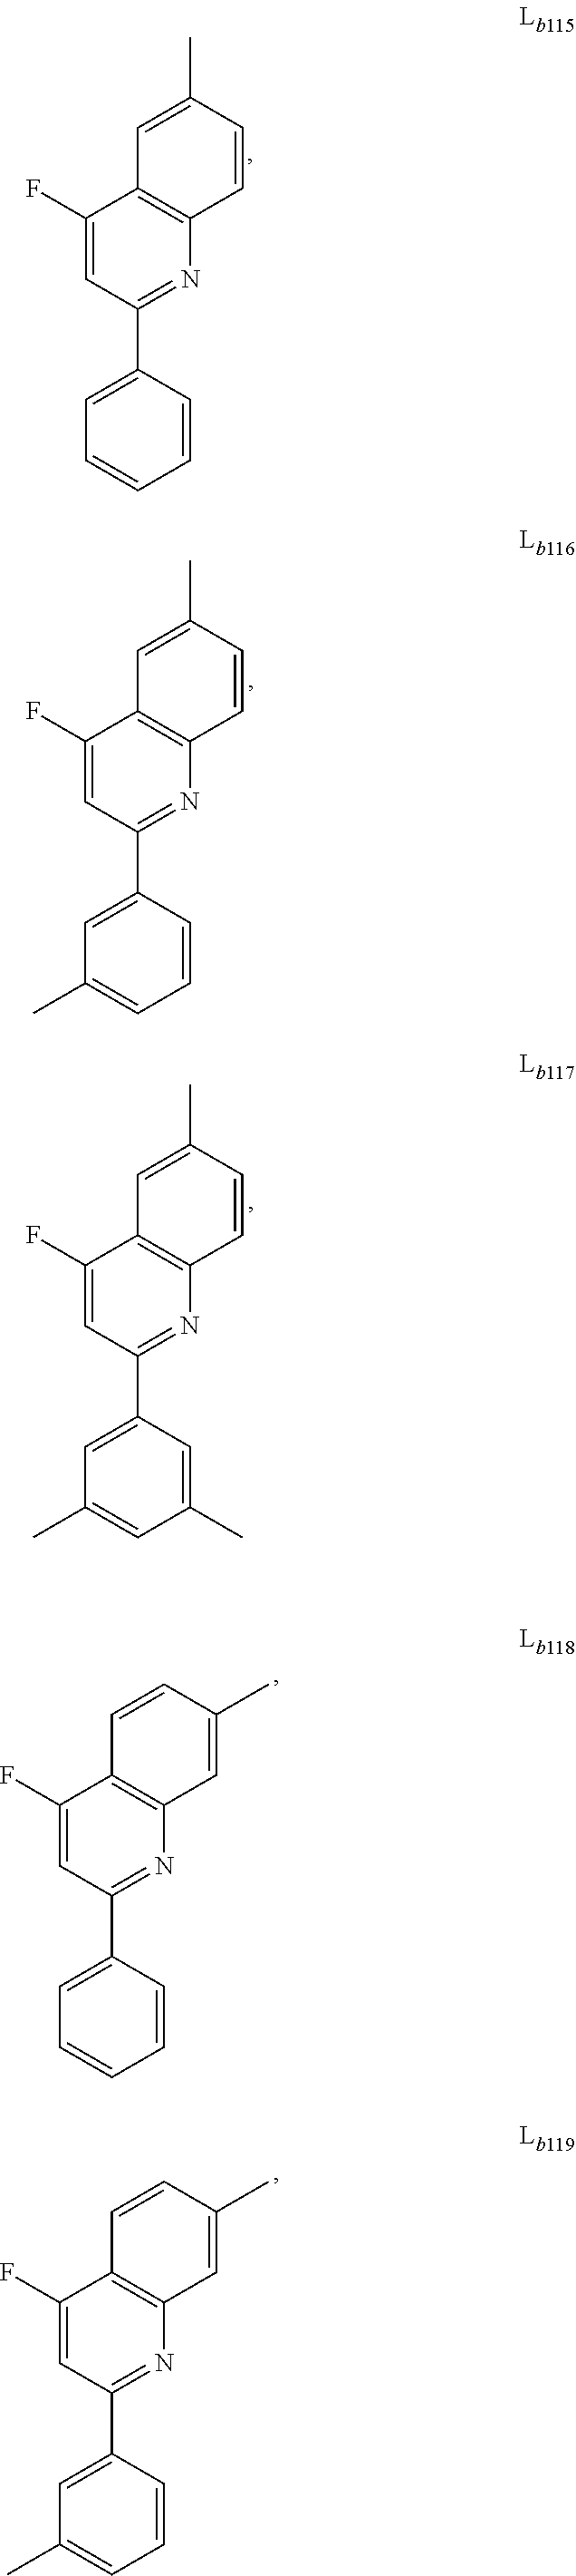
C1(F)=CC(C2=CC=CC=C2)=NC2=C1C=C(C)C=C2.C1(F)=CC(C2=CC(C)=CC=C2)=NC2=C1C=C(C)C=C2.C1(F)=CC(C2=CC(C)=CC(C)=C2)=NC2=C1C=C(C)C=C2.C1(F)=CC(C2=CC=CC=C2)=NC2=C1C=CC(C)=C2.C1(F)=CC(C2=CC(C)=CC=C2)=NC2=C1C=CC(C)=C2
